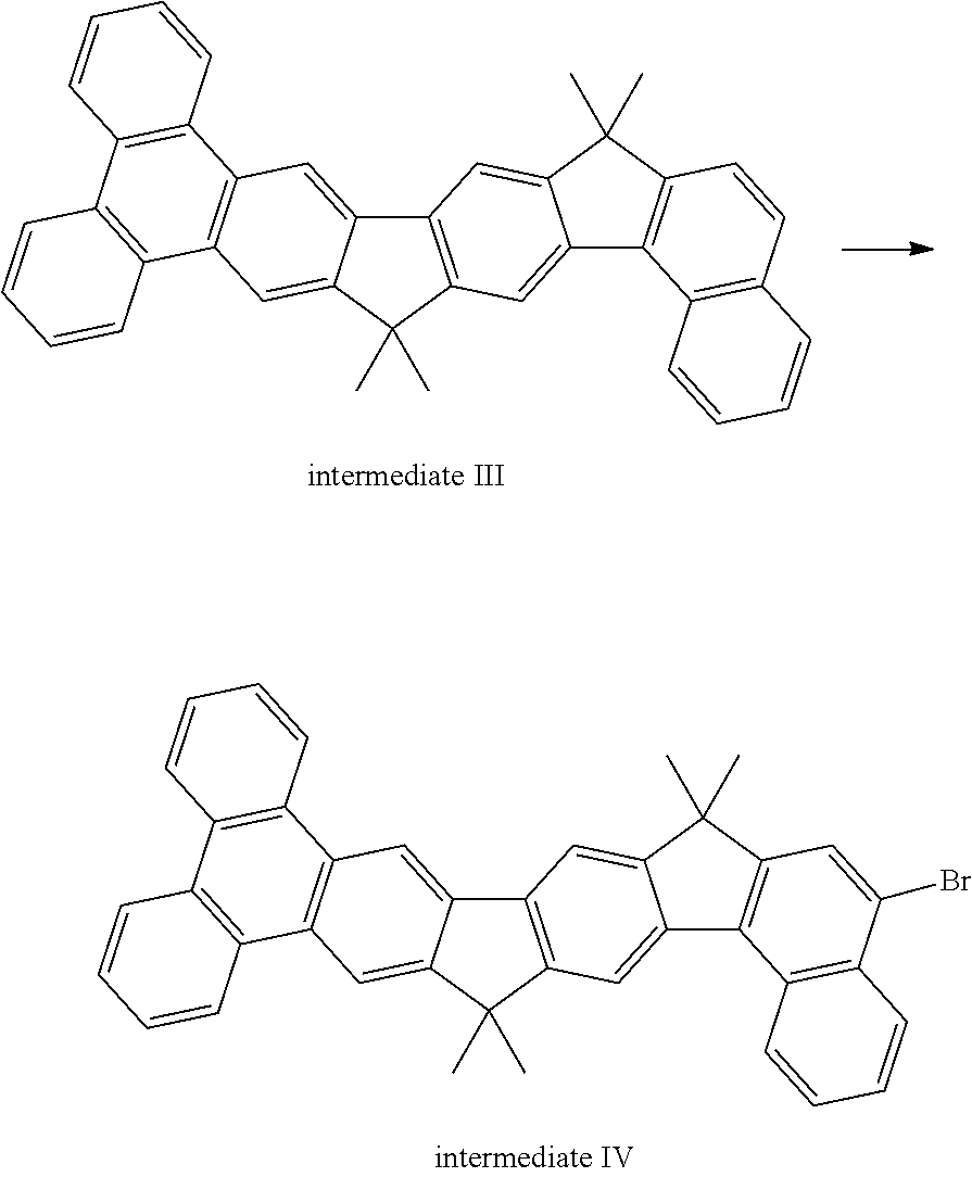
C12=C(C(C)(C)C3=CC4=C(C=C13)C1=C(C3=C4C=CC=C3)C=CC=C1)C=C1C(=C2)C(C)(C)C2=C1C1=C(C=C2)C=CC=C1.C12=C(C(C)(C)C3=CC4=C(C=C13)C1=C(C3=C4C=CC=C3)C=CC=C1)C=C1C(=C2)C(C)(C)C2=C1C1=C(C(Br)=C2)C=CC=C1
